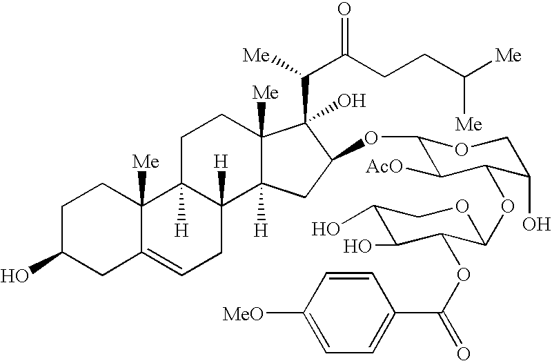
C1C(O)CC2=CCC3([H])C([H])(C2([Me])C1)CCC1([Me])C3([H])CC(OC2C([AcO])C(OC3C(OC(=O)C4=CC=C([MeO])C=C4)C(O)C(O)CO3)C(O)CO2)C1(C(C(CCC([Me])[Me])=O)[Me])O
